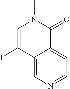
C12=CN=CC=C1C(=O)N(C)C=C2I
